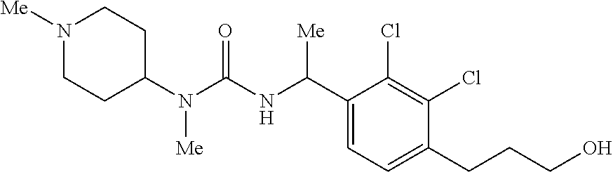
C1(N(C(NC(C2=CC=C(CCCO)C(Cl)=C2Cl)[Me])=O)[Me])CCN([Me])CC1
